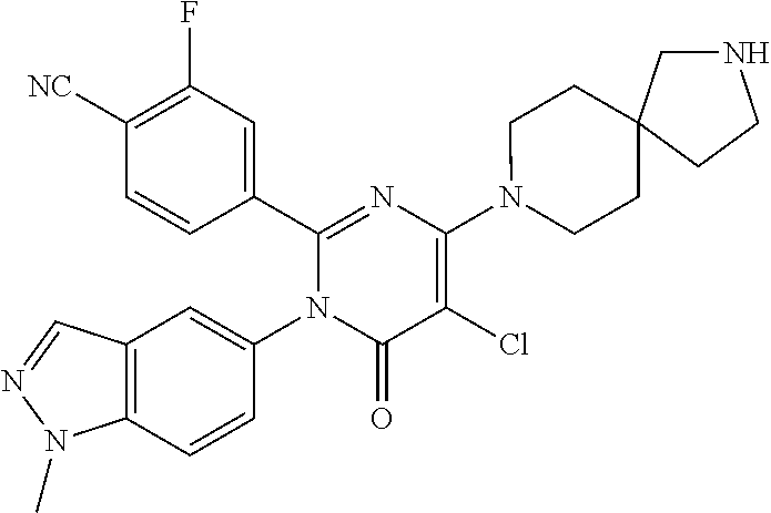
C1(C2=CC(F)=C([CN])C=C2)=NC(N2CCC3(CC2)CNCC3)=C(Cl)C(=O)N1C1=CC2=C(C=C1)N(C)N=C2
